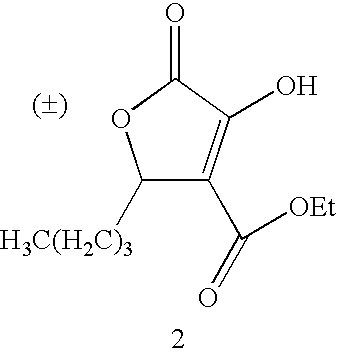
C1([H3C(H2C)3])C(C([OEt])=O)=C(O)C(=O)O1
